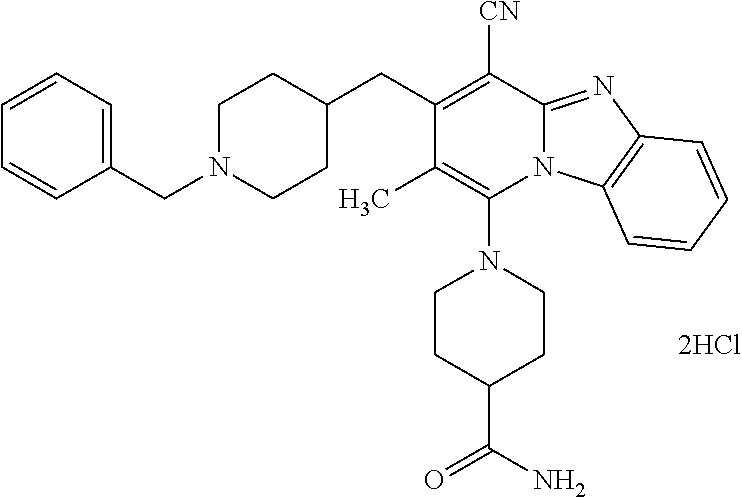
[2HCl].C1(C)=C(N2CCC(C(N)=O)CC2)N2C(=NC3=C2C=CC=C3)C([CN])=C1CC1CCN(CC2=CC=CC=C2)CC1
